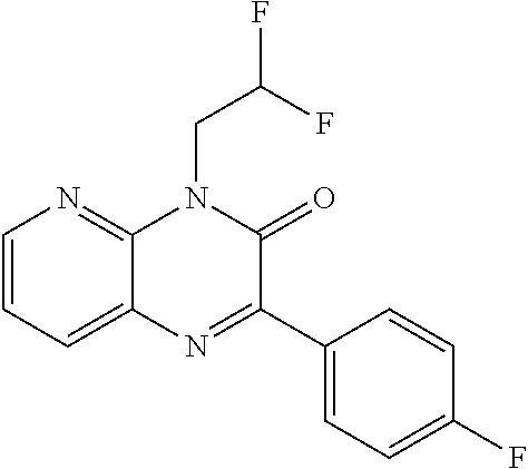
C12=CC=CN=C1N(CC(F)F)C(=O)C(C1=CC=C(F)C=C1)=N2
